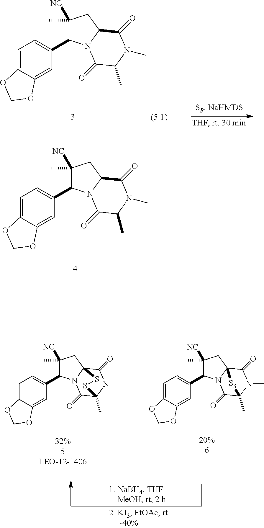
C1=C2C(=CC(C3C(C)([NC])CC4N3C(=O)C(C)N(C)C4=O)=C1)OCO2.C1=C2C(=CC(C3C(C)([NC])CC4N3C(=O)C(C)N(C)C4=O)=C1)OCO2.C1=C2C(=CC(C3C(C)([NC])CC45N3C(=O)C(C)(N(C)C4=O)SS5)=C1)OCO2.C1=C2C(=CC(C3C(C)([NC])CC45N3C(=O)C(C)(N(C)C4=O)[S3]5)=C1)OCO2
